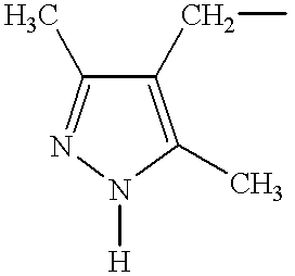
C1(CC)=C(C)N([H])N=C1C
